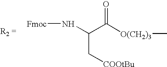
N(C(C([O(CH2)3]C)=O)C[COOtBu])[Fmoc]
